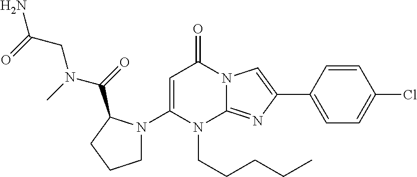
C1=C(N2CCCC2C(=O)N(CC(=O)N)C)N(CCCCC)C2=NC(C3=CC=C(Cl)C=C3)=CN2C1=O
